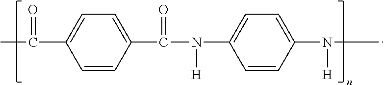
CC(C1=CC=C(C(N([H])C2=CC=C(N(C)[H])C=C2)=O)C=C1)=O
